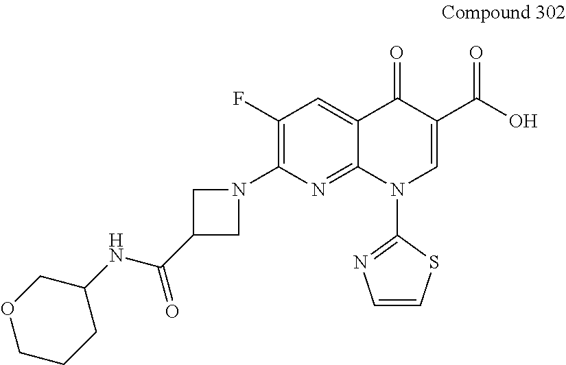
C1(F)=C(N2CC(C(=O)NC3COCCC3)C2)N=C2C(=C1)C(=O)C(C(=O)O)=CN2C1=NC=CS1
